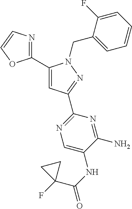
C1(C2=NC=CO2)=CC(C2=NC=C(NC(=O)C3(F)CC3)C(N)=N2)=NN1CC1=CC=CC=C1F
